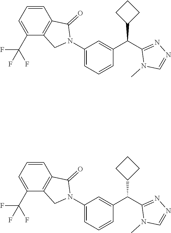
C1(N2CC3=C(C=CC=C3C(F)(F)F)C2=O)=CC=CC(C(C2=NN=CN2C)C2CCC2)=C1.C1(N2CC3=C(C=CC=C3C(F)(F)F)C2=O)=CC=CC(C(C2=NN=CN2C)C2CCC2)=C1
